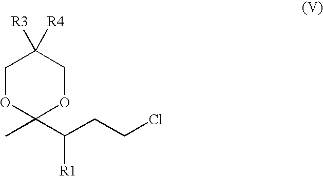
O1C(C)(C(CCCl)[R1])OCC([R4])([R3])C1
